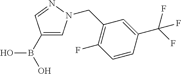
OB(C1=CN(CC2=C(F)C=CC(C(F)(F)F)=C2)N=C1)O
